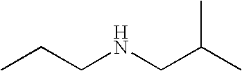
C(CNCC(C)C)C
